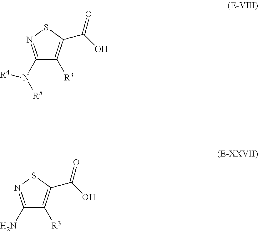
C1(N([R5])[R4])=NSC(C(O)=O)=C1[R3].C1(N)=NSC(C(O)=O)=C1[R3]
